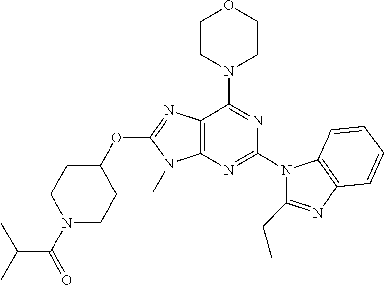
C12=C(N=C(N3C(CC)=NC4=C3C=CC=C4)N=C1N1CCOCC1)N(C)C(OC1CCN(C(=O)C(C)C)CC1)=N2
